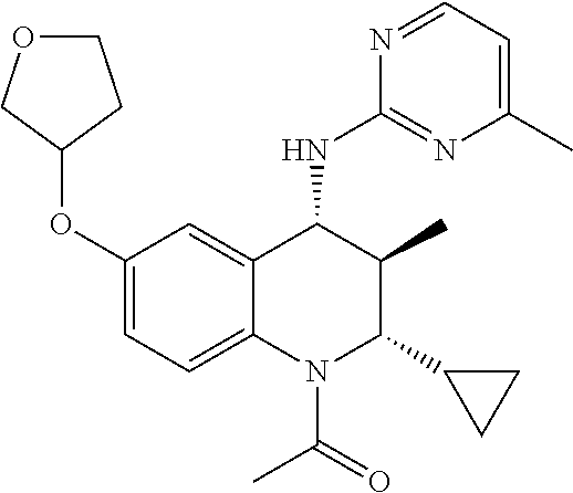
O(C1=CC=C2C(=C1)C(NC1=NC(C)=CC=N1)C(C)C(C1CC1)N2C(=O)C)C1CCOC1
